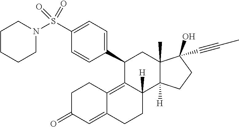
C1CCCN(S(C2=CC=C(C3C4=C5C(=CC(=O)CC5)CCC4([H])C4([H])C(C)(C3)C(O)(C#CC)CC4)C=C2)(=O)=O)C1
